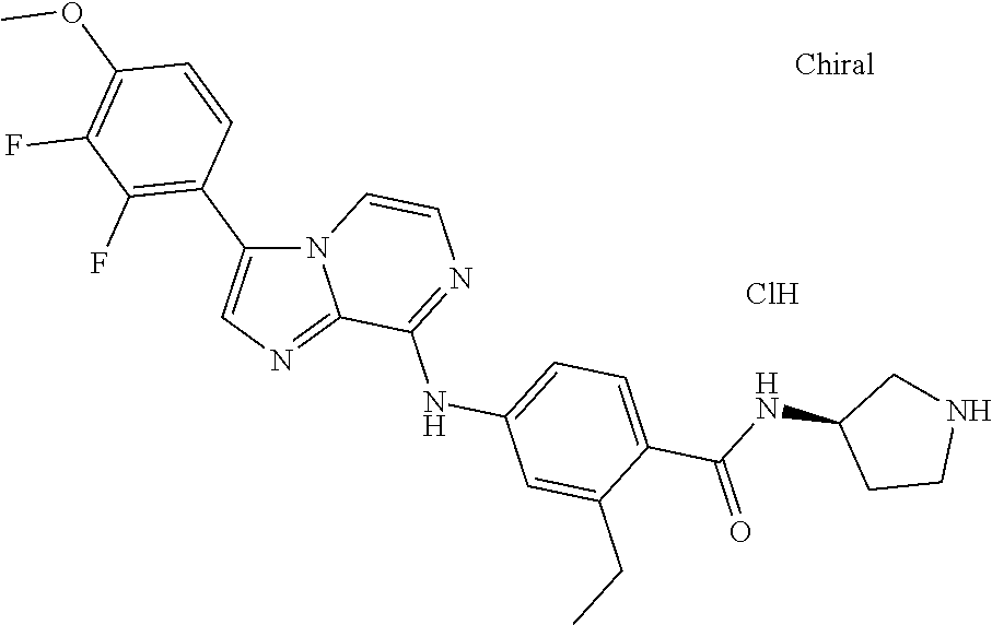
N12C(C3=C(F)C(F)=C(OC)C=C3)=CN=C1C(NC1=CC=C(C(NC3CCNC3)=O)C(CC)=C1)=NC=C2.Cl
